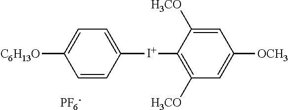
C1=CC([I+]C2=C([H3CO])C=C([OCH3])C=C2[H3CO])=CC=C1[C6H13O].[PF6-]
